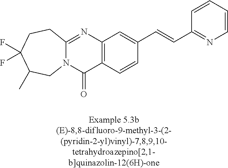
N12C(=NC3=C(C1=O)C=CC(C=CC1=NC=CC=C1)=C3)CCC(F)(F)C(C)C2
